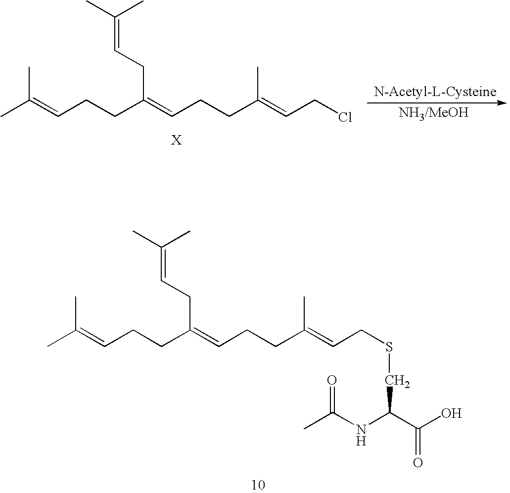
CC(=CCCC(=CCCC(=CCCl)C)CC=C(C)C)C.[X].C(CCC(=CCSCC(NC(C)=O)C(=O)O)C)=C(CCC=C(C)C)CC=C(C)C
